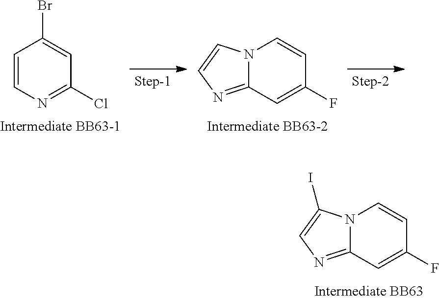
C1=CN=C(Cl)C=C1Br.N12C(=NC=C1)C=C(F)C=C2.N12C(=NC=C1I)C=C(F)C=C2
